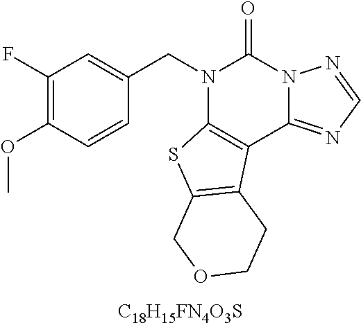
C1(F)=C(OC)C=CC(CN2C3=C(C4=NC=NN4C2=O)C2=C(S3)COCC2)=C1.[C18H15FN4O3S]
